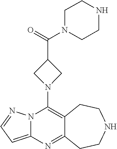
C12=C(N3CC(C(=O)N4CCNCC4)C3)N3C(=CC=N3)N=C1CCNCC2
